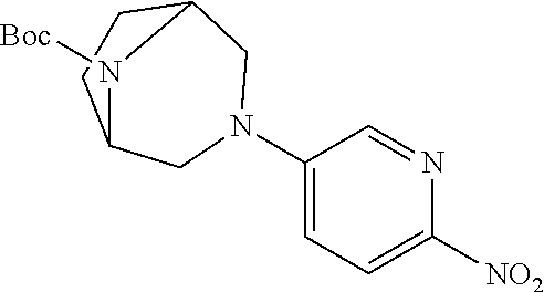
N1(C2=CC=C([NO2])N=C2)CC2CCC(C1)N2[Boc]
